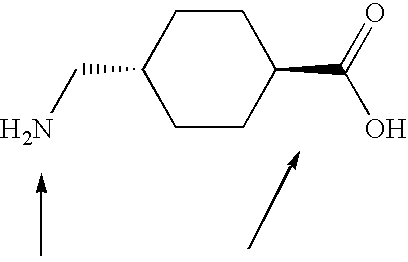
C1CC(C(=O)O)CCC1CN
